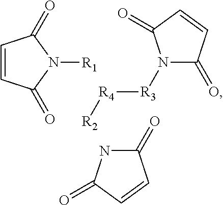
C1=CC(=O)N([R1])C1=O.[R4]([R2])[R3]N1C(=O)C=CC1=O.C1(=O)NC(=O)C=C1
